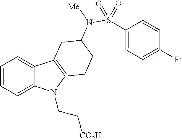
C1=CC=C2C(=C1)C1=C(N2CC[CO2H])CCC(N([Me])S(C2=CC=C(F)C=C2)(=O)=O)C1
